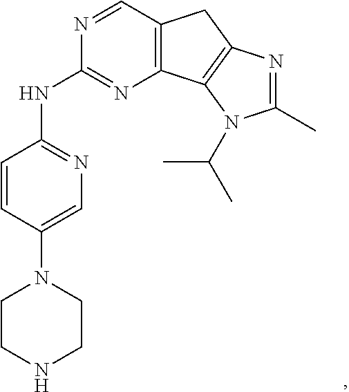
C12=C(C3=C(C1)N=C(C)N3C(C)C)N=C(NC1=NC=C(N3CCNCC3)C=C1)N=C2
